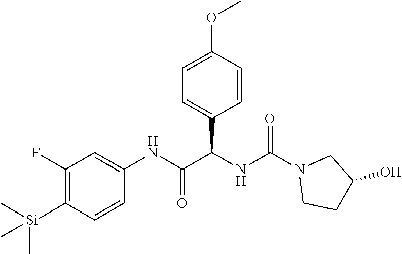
C1=C(OC)C=CC(C(NC(N2CCC(O)C2)=O)C(NC2=CC(F)=C([Si](C)(C)C)C=C2)=O)=C1
